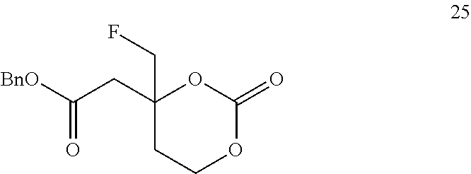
C1(CC([BnO])=O)(CF)CCOC(=O)O1
